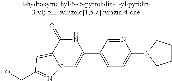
N12C=C(C3=CC=C(N4CCCC4)N=C3)NC(=O)C1=CC(CO)=N2
